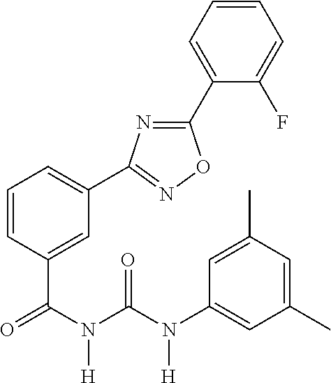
C1=C(C(N(C(N([H])C2=CC(C)=CC(C)=C2)=O)[H])=O)C=CC=C1C1=NOC(C2=CC=CC=C2F)=N1
